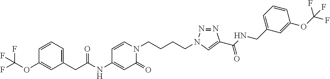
C(C(NC1=CC(=O)N(CCCCN2N=NC(C(NCC3=CC=CC(OC(F)(F)F)=C3)=O)=C2)C=C1)=O)C1=CC=CC(OC(F)(F)F)=C1
